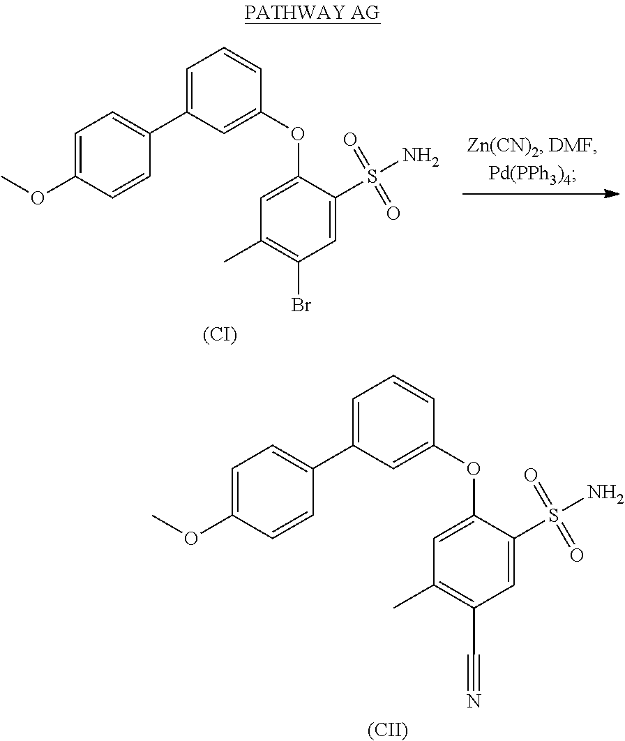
[(CII)].C1=C(OC2=CC(C3=CC=C(OC)C=C3)=CC=C2)C(S(=O)(=O)N)=CC(C#N)=C1C.C1=C(OC2=CC(C3=CC=C(OC)C=C3)=CC=C2)C(S(=O)(=O)N)=CC(Br)=C1C.[(CI)]
